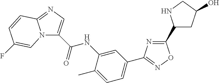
N12C(C(=O)NC3=CC(C4=NOC(C5CC(O)CN5)=N4)=CC=C3C)=CN=C1C=CC(F)=C2
